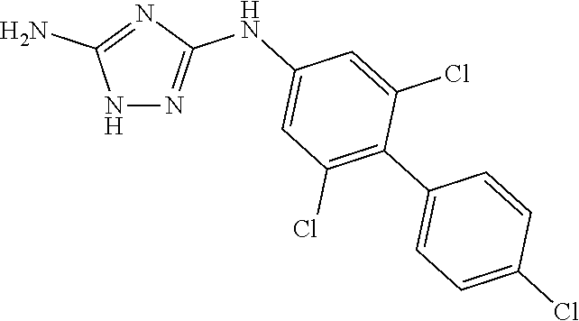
N1N=C(NC2=CC(Cl)=C(C3=CC=C(Cl)C=C3)C(Cl)=C2)N=C1N
